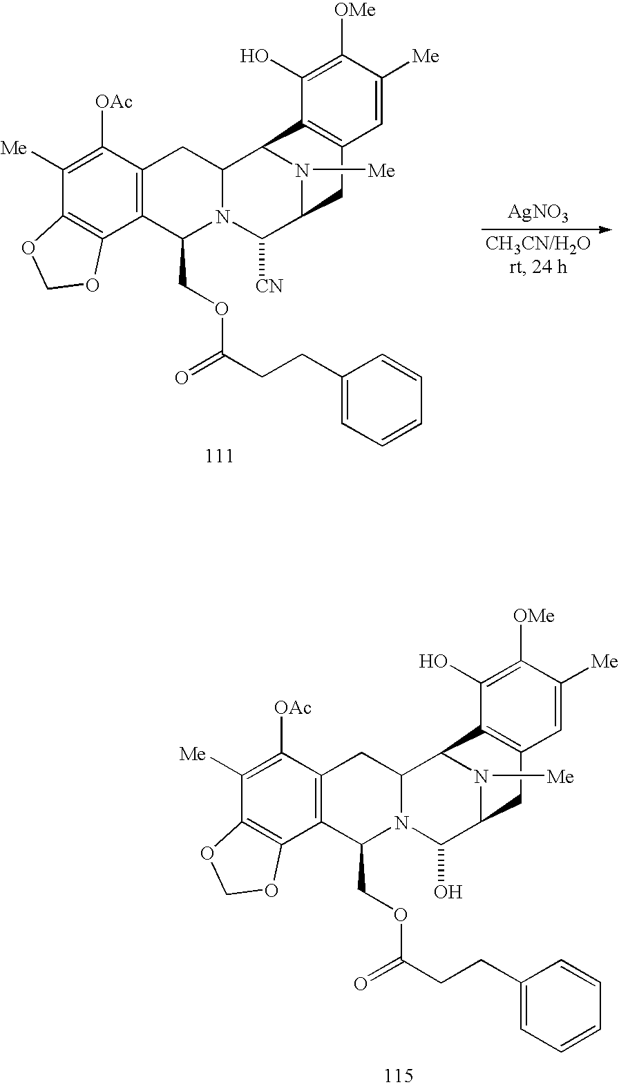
C1([Me])=C([OAc])C2=C(C3=C1OCO3)C(COC(CCC1=CC=CC=C1)=O)N1C(C2)C2N([Me])C(C1O)CC1=C2C(O)=C([OMe])C([Me])=C1.C1([Me])=C([OAc])C2=C(C3=C1OCO3)C(COC(CCC1=CC=CC=C1)=O)N1C(C2)C2N([Me])C(C1[CN])CC1=C2C(O)=C([OMe])C([Me])=C1.[AgNO3]
